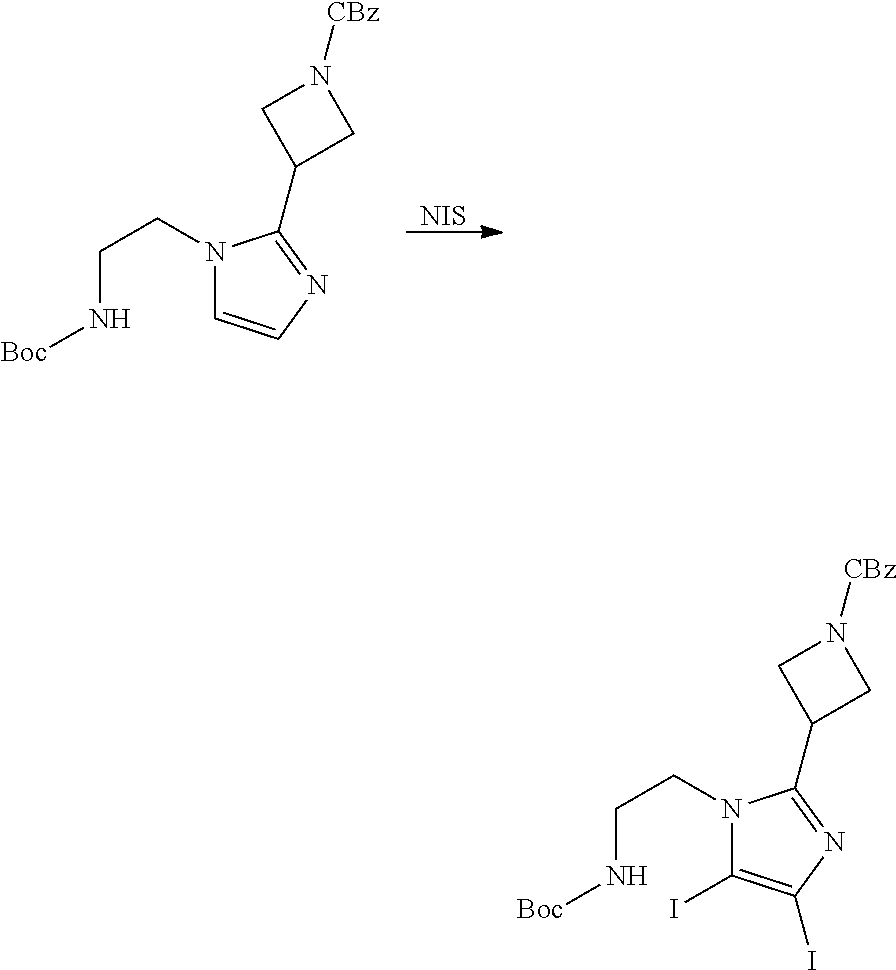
[NIS].C1(C2=NC=CN2CCN[Boc])CN([CBz])C1.C1(C2=NC(I)=C(I)N2CCN[Boc])CN([CBz])C1
